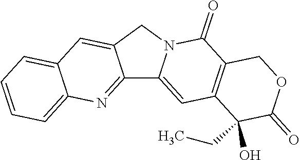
C1(O)(CC)C2=C(C(=O)N3C(=C2)C2=NC4=CC=CC=C4C=C2C3)COC1=O
